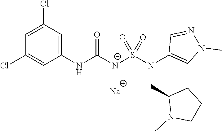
[Na].C1(NC([N-]S(N(C2=CN(C)N=C2)CC2N(C)CCC2)(=O)=O)=O)=CC(Cl)=CC(Cl)=C1
